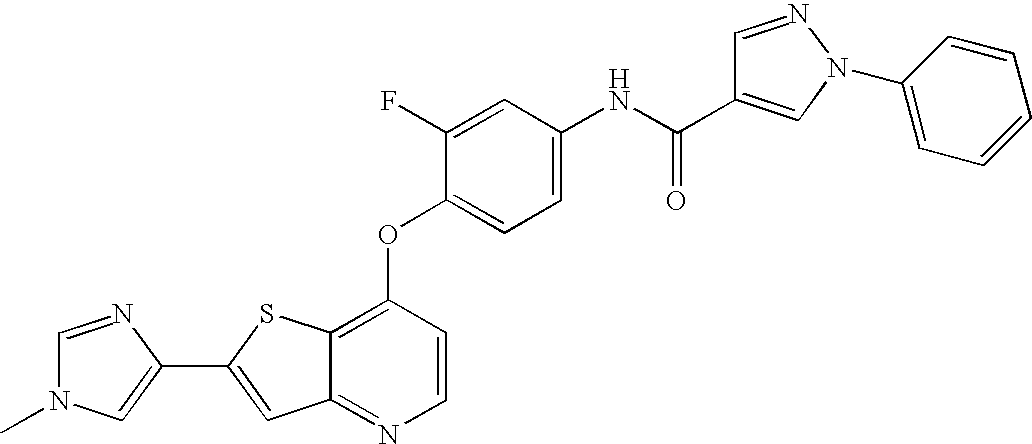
C12=NC=CC(OC3=CC=C(NC(=O)C4=CN(C5=CC=CC=C5)N=C4)C=C3F)=C1SC(C1=CN(C)C=N1)=C2
